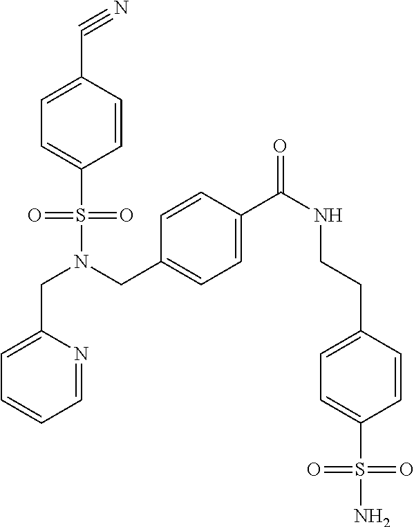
C(N(CC1=CC=C(C(NCCC2=CC=C(S(N)(=O)=O)C=C2)=O)C=C1)S(=O)(=O)C1=CC=C(C#N)C=C1)C1=CC=CC=N1
